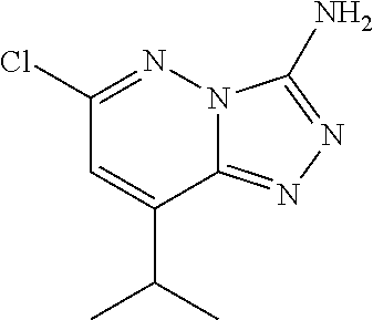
C1(Cl)=NN2C(=NN=C2N)C(C(C)C)=C1
